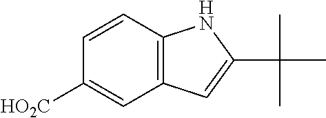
C12=C(C=CC([HO2C])=C1)NC(C(C)(C)C)=C2
